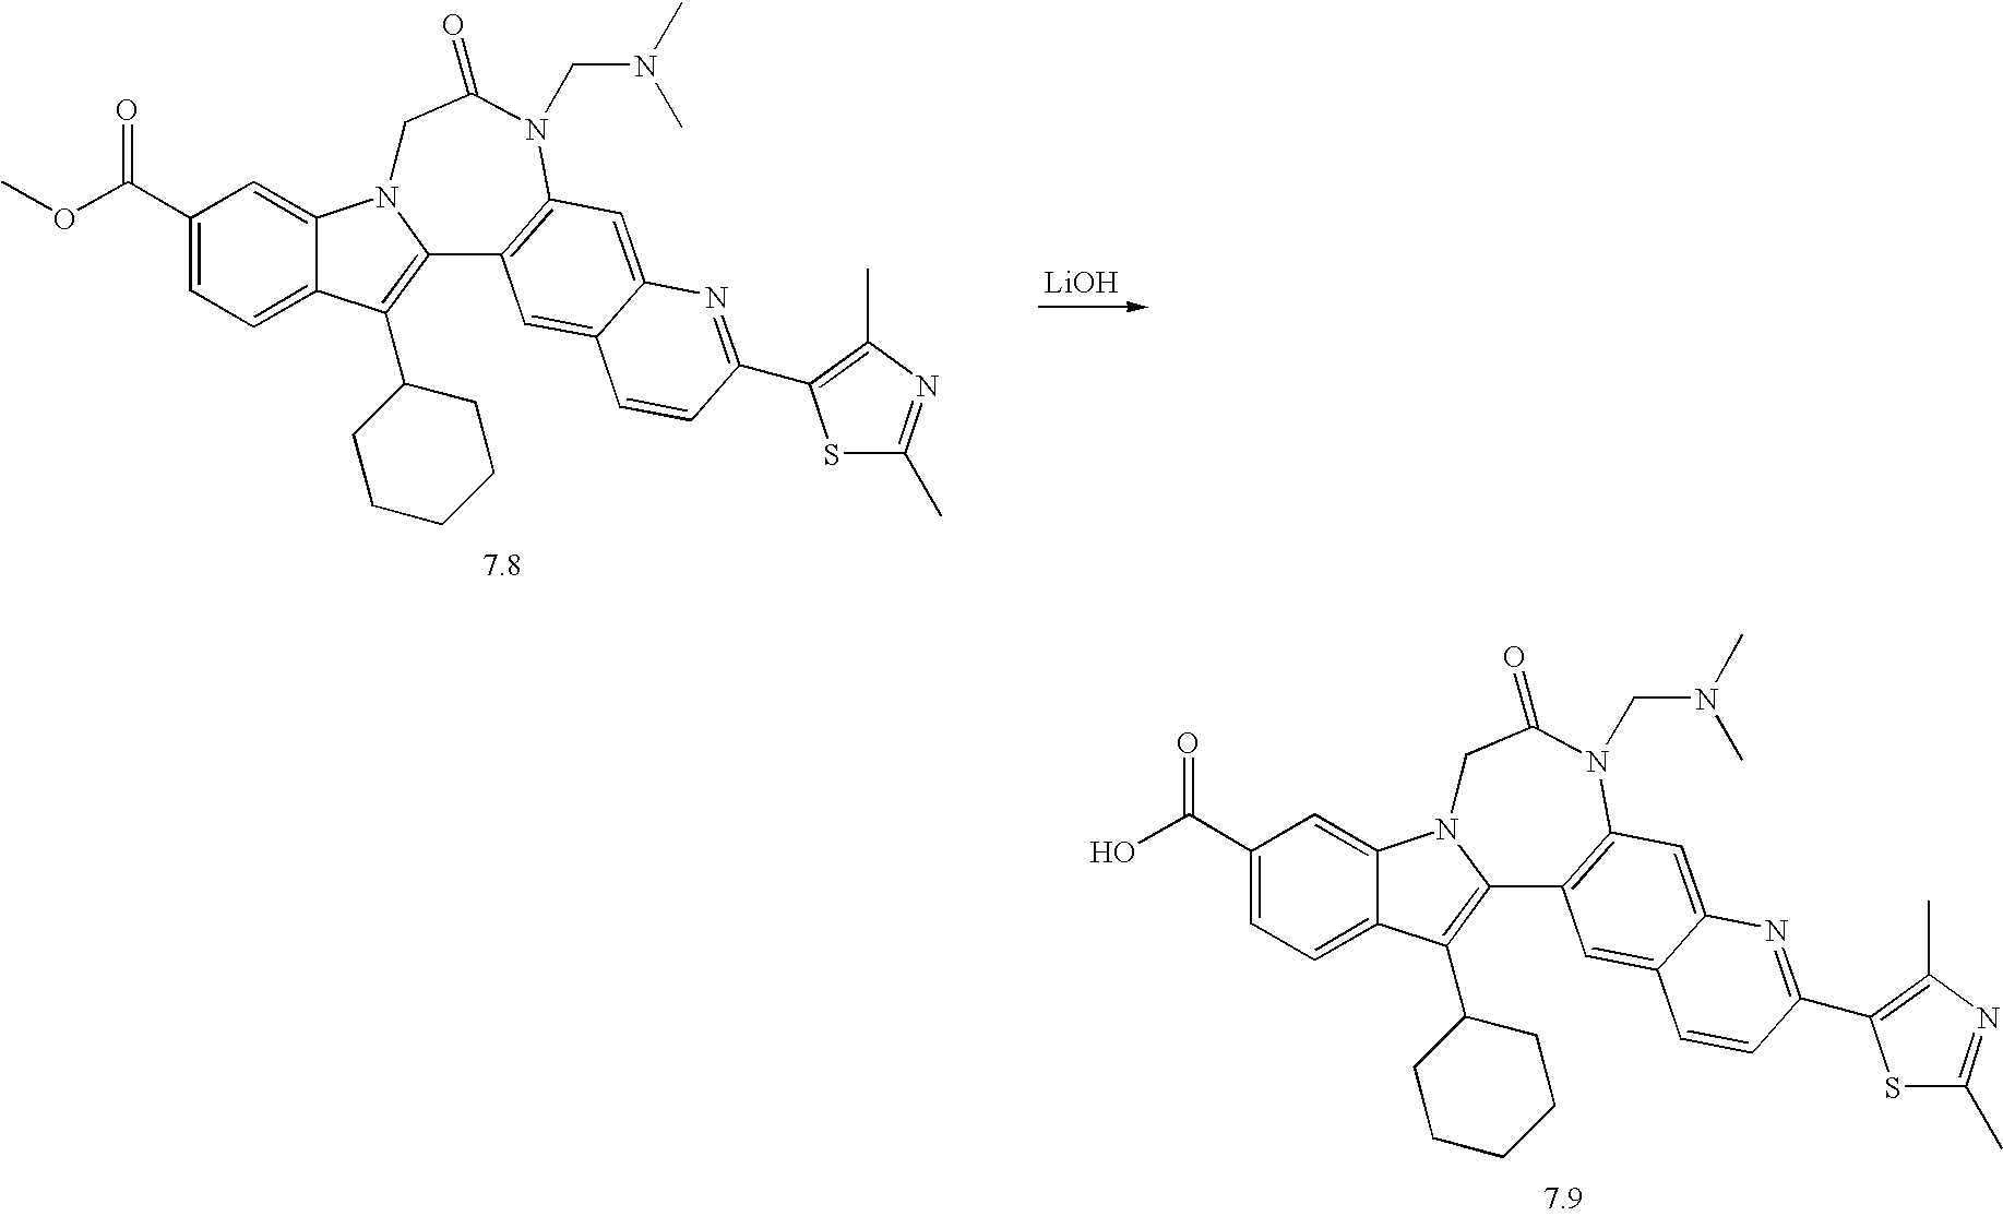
C1(C(O)=O)=CC=C2C(=C1)N1C(=C2C2CCCCC2)C2=C(N(CN(C)C)C(=O)C1)C=C1C(=C2)C=CC(C2=C(C)N=C(C)S2)=N1.[LiOH].C1(C(OC)=O)=CC=C2C(=C1)N1C(=C2C2CCCCC2)C2=C(N(CN(C)C)C(=O)C1)C=C1C(=C2)C=CC(C2=C(C)N=C(C)S2)=N1
